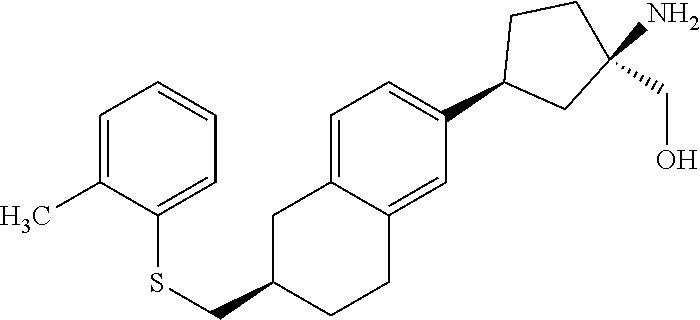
C1=C2C(=CC(C3CC(N)(CO)CC3)=C1)CCC(CSC1=CC=CC=C1C)C2
